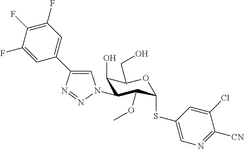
C1=C(C2=CN(C3C(O)C(CO)OC(SC4=CN=C([CN])C(Cl)=C4)C3OC)N=N2)C=C(F)C(F)=C1F
